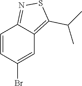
C1=CC(Br)=CC2=C(C(C)C)SN=C12
